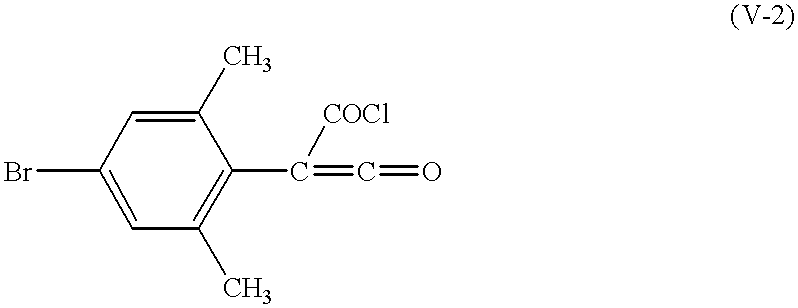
BrC1=CC(C)=C(C(=C=O)[COCl])C(C)=C1
